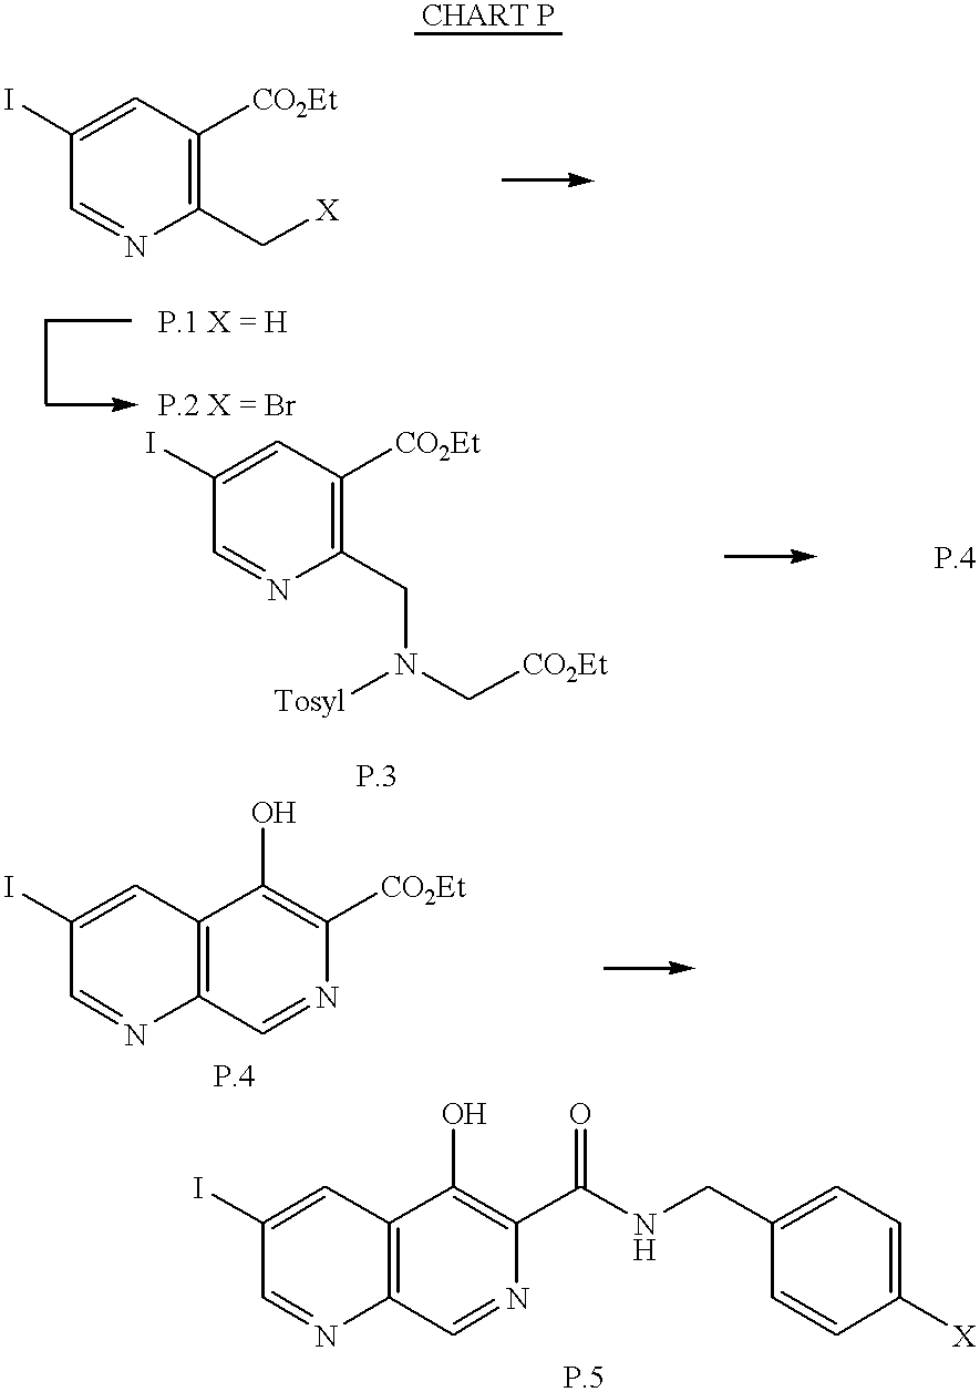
C1(I)=CC([CO2Et])=C(C[X])N=C1.C1(I)=CC([CO2Et])=C(CN([Tosyl])C[CO2Et])N=C1.C1=NC2=C(C=C1I)C(O)=C([CO2Et])N=C2.C1=NC2=C(C=C1I)C(O)=C(C(NCC1=CC=C([X])C=C1)=O)N=C2
